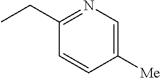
C1([Me])=CN=C(CC)C=C1
